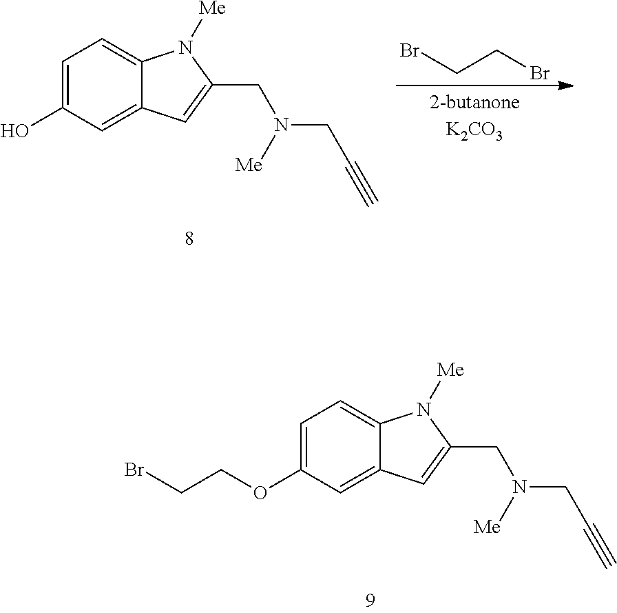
C1=C(O)C=C2C(=C1)N([Me])C(CN(CC#C)[Me])=C2.BrCCBr.C1=C(OCCBr)C=C2C(=C1)N([Me])C(CN(CC#C)[Me])=C2
